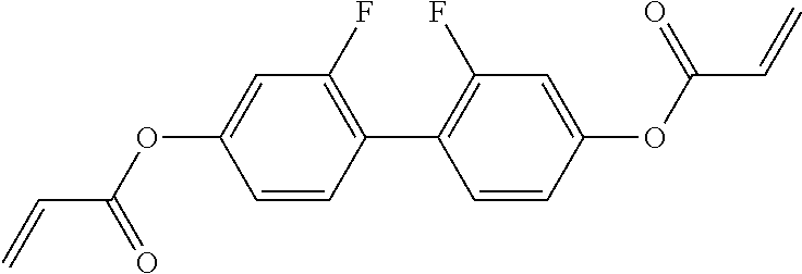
C=CC(=O)OC1=CC(F)=C(C2=C(F)C=C(OC(C=C)=O)C=C2)C=C1
